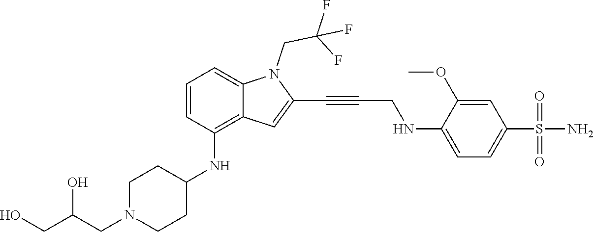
C1=C(NCC#CC2=CC3=C(NC4CCN(CC(CO)O)CC4)C=CC=C3N2CC(F)(F)F)C(OC)=CC(S(N)(=O)=O)=C1
